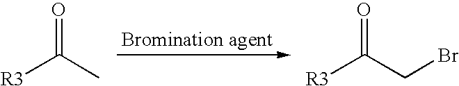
[R3]C(C)=O.[R3]C(CBr)=O
